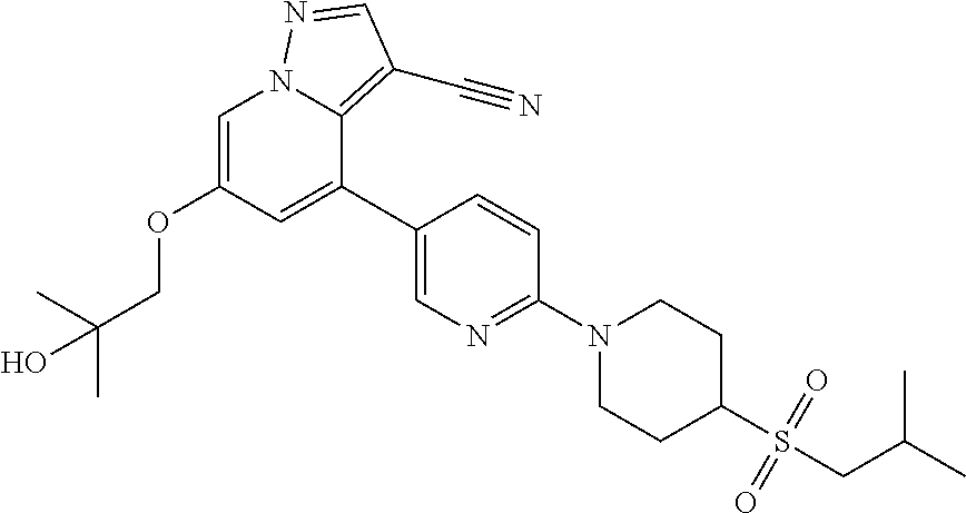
C1=C(OCC(C)(C)O)C=C(C2=CN=C(N3CCC(S(CC(C)C)(=O)=O)CC3)C=C2)C2=C(C#N)C=NN12
